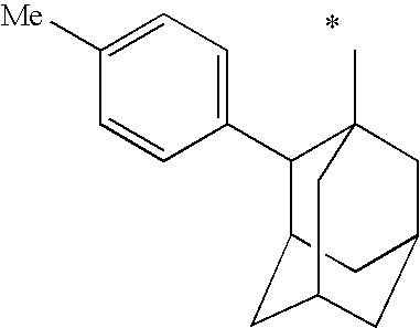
C1([Me])=CC=C(C2C3CC4CC(CC2(C)C4)C3)C=C1
